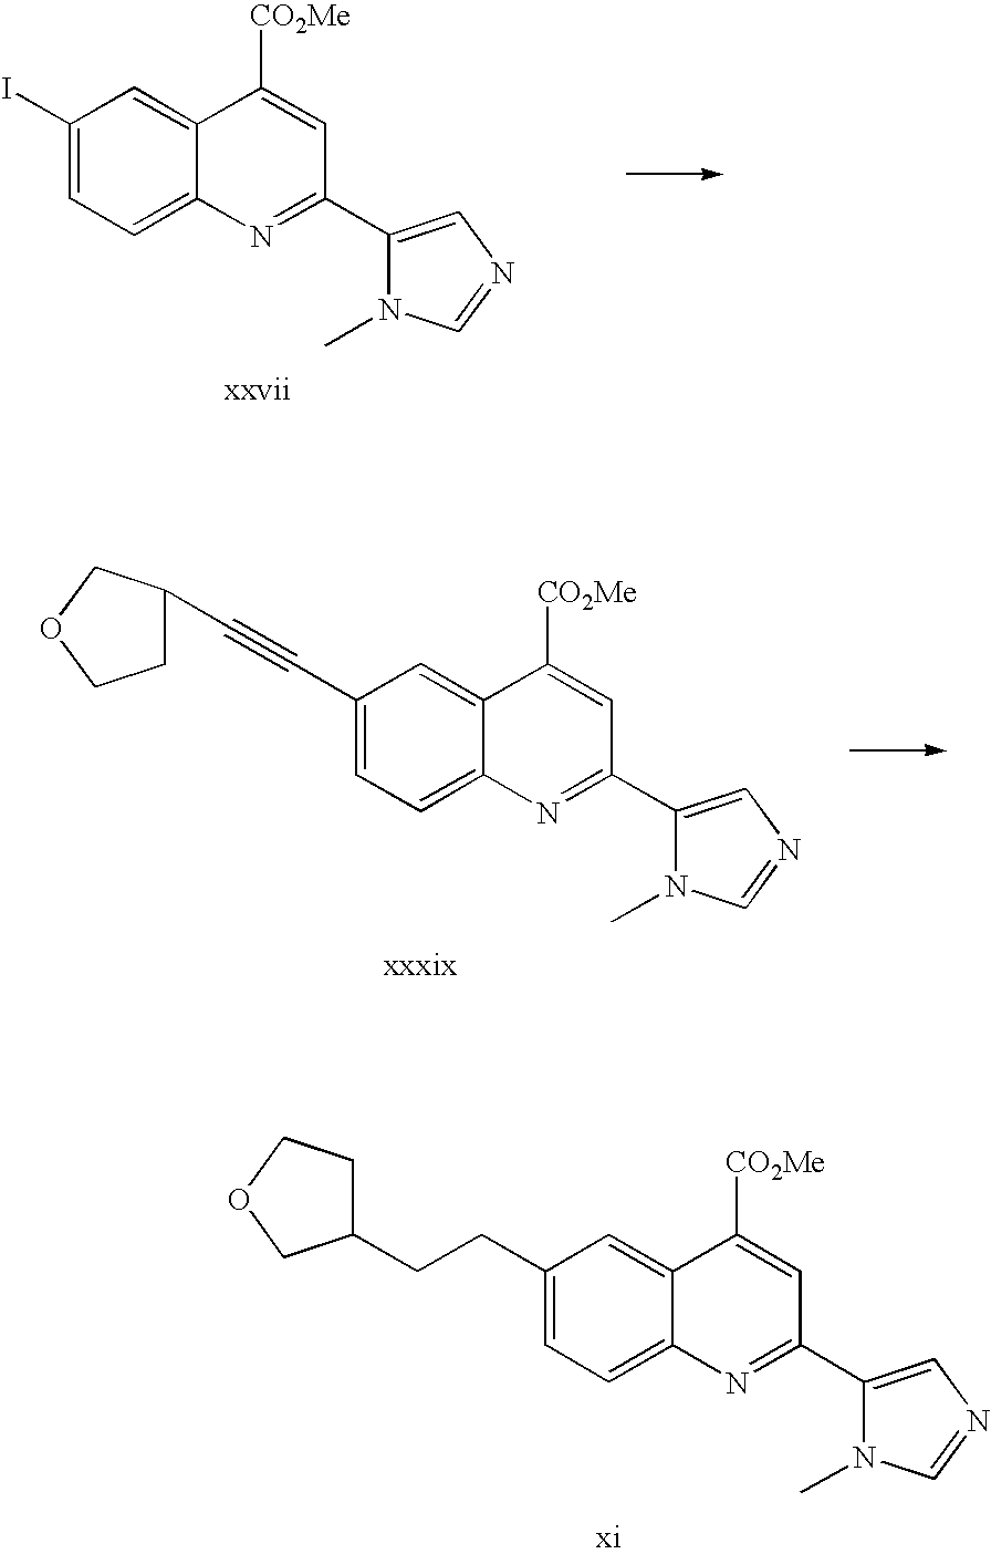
C1(I)=CC=C2C(=C1)C([CO2Me])=CC(C1=CN=CN1C)=N2.C1(C#CC2CCOC2)=CC=C2C(=C1)C([CO2Me])=CC(C1=CN=CN1C)=N2.C1(CCC2CCOC2)=CC=C2C(=C1)C([CO2Me])=CC(C1=CN=CN1C)=N2
